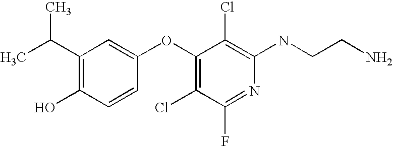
OC1=C(C(C)C)C=C(OC2=C(Cl)C(F)=NC(NCCN)=C2Cl)C=C1
